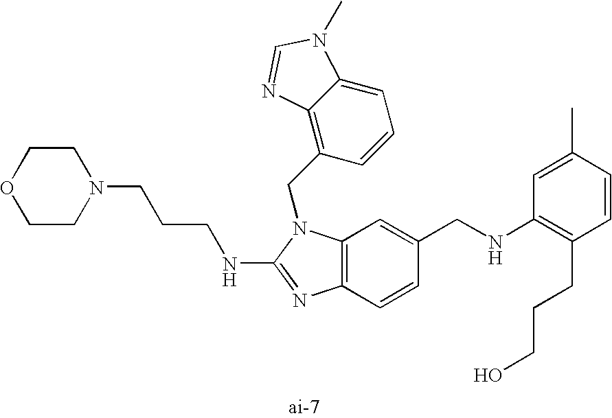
C12=C(N(CC3=C4C(=CC=C3)N(C)C=N4)C(NCCCN3CCOCC3)=N1)C=C(CNC1=C(CCCO)C=CC(C)=C1)C=C2
